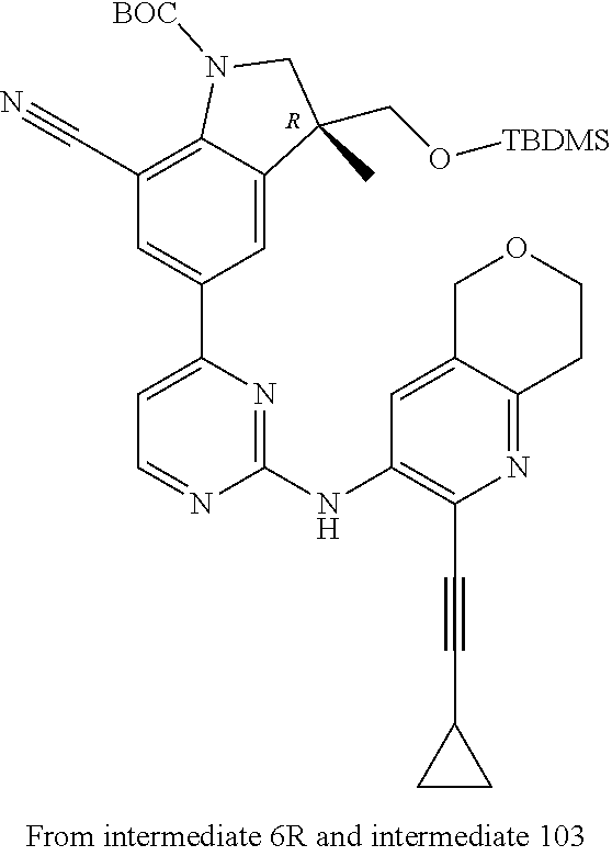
C1(C#N)=C2C(=CC(C3=CC=NC(NC4=C(C#CC5CC5)N=C5C(=C4)COCC5)=N3)=C1)C(CO[TBDMS])(C)CN2[BOC].[R]
